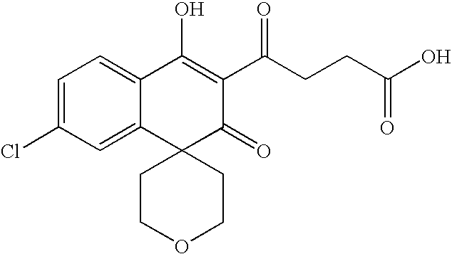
C1(Cl)=CC=C2C(=C1)C1(C(=O)C(C(CCC(O)=O)=O)=C2O)CCOCC1
